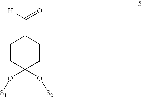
C1CC(O[S1])(O[S2])CCC1C([H])=O
